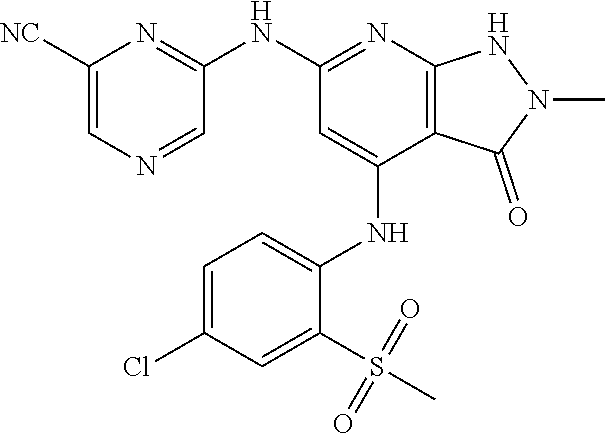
C1(NC2=NC3=C(C(NC4=CC=C(Cl)C=C4S(C)(=O)=O)=C2)C(=O)N(C)N3)=NC([NC])=CN=C1
